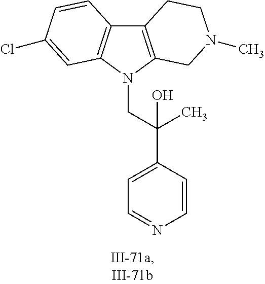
C12=C(N(CC(C3=CC=NC=C3)(C)O)C3=C1C=CC(Cl)=C3)CN(C)CC2
